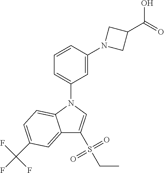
C1=CC(N2CC(C(=O)O)C2)=CC(N2C3=CC=C(C(F)(F)F)C=C3C(S(=O)(=O)CC)=C2)=C1
